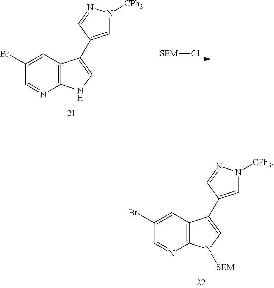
C12=C(C=C(Br)C=N1)C(C1=CN([CPh3])N=C1)=CN2.[SEM]Cl.C12=C(C=C(Br)C=N1)C(C1=CN([CPh3])N=C1)=CN2[SEM]
